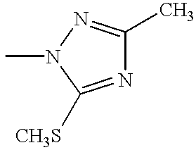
N1=C([CH3S])N(C)N=C1C
